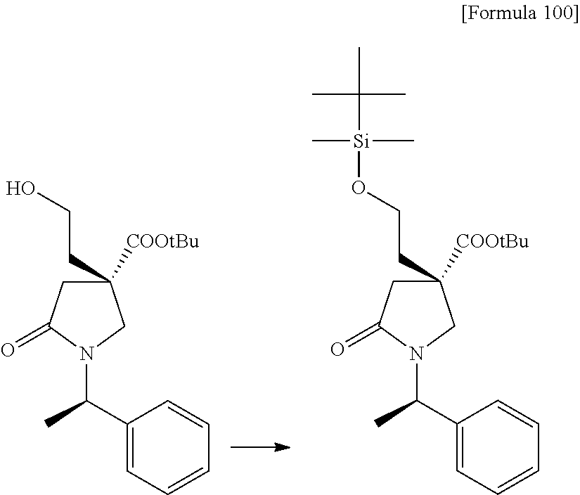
C1(C(C)N2CC(CCO)([COOtBu])CC2=O)=CC=CC=C1.C1(C(C)N2CC(CCO[Si](C)(C)C(C)(C)C)([COOtBu])CC2=O)=CC=CC=C1
